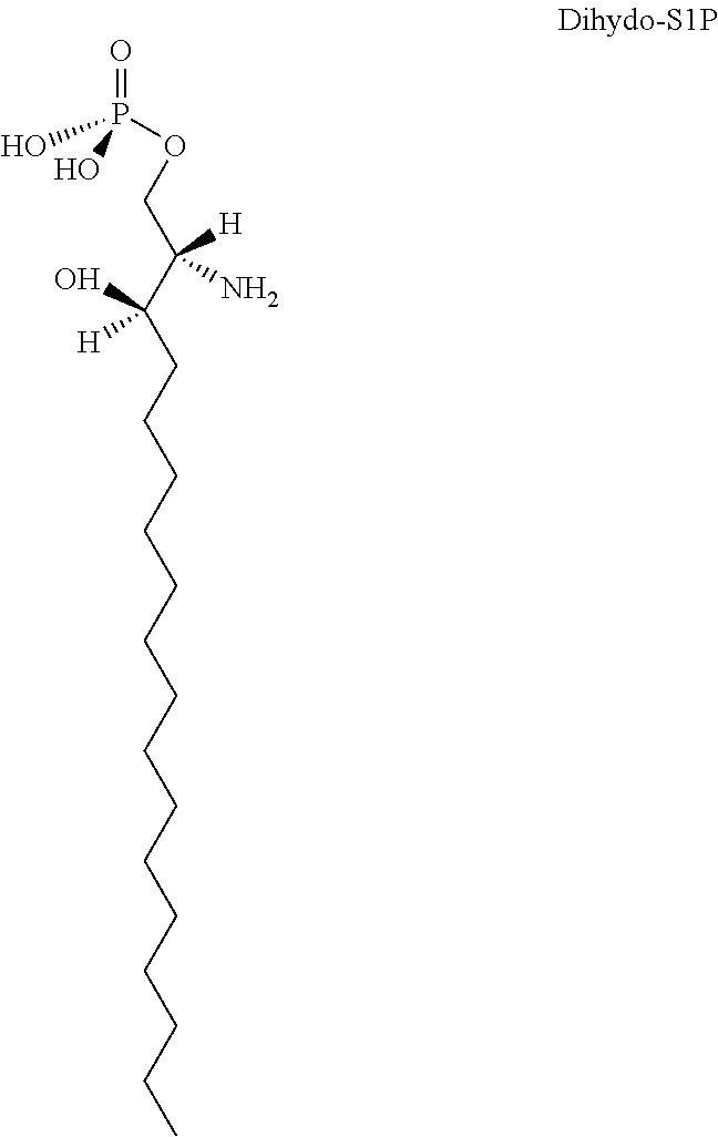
C(C(COP(O)(=O)O)([H])N)(O)([H])CCCCCCCCCCCCCCC
